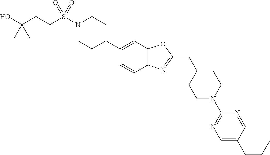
N1(S(=O)(=O)CCC(O)(C)C)CCC(C2=CC3=C(C=C2)N=C(CC2CCN(C4=NC=C(CCC)C=N4)CC2)O3)CC1
